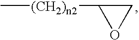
C[(CH2)n2]C1OC1
